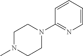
C1N(C)CCN(C2=NC=CC=C2)C1
